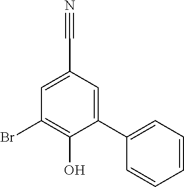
C(C1=CC(Br)=C(O)C(C2=CC=CC=C2)=C1)#N
